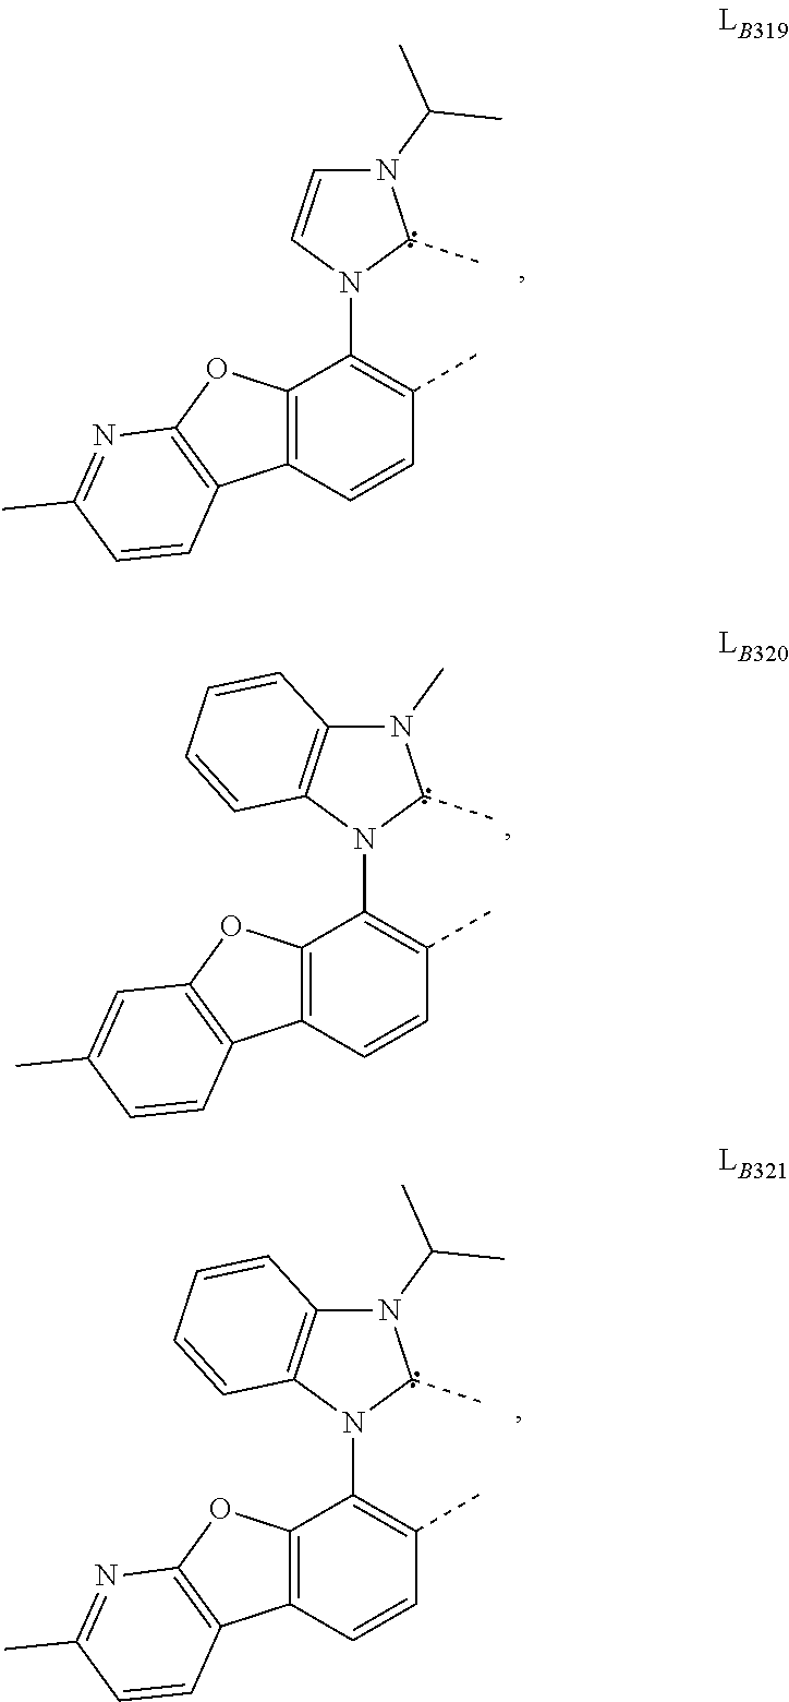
N1(C2=C(C)C=CC3=C2OC2=C3C=CC(C)=N2)C(C)N(C(C)C)C=C1.N1(C2=C(C)C=CC3=C2OC2=C3C=CC(C)=C2)C(C)N(C)C2=C1C=CC=C2.N1(C2=C(C)C=CC3=C2OC2=C3C=CC(C)=N2)C(C)N(C(C)C)C2=C1C=CC=C2
